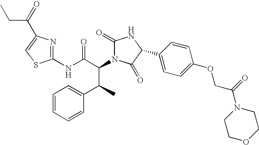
C1(NC(C(N2C(=O)NC(C3=CC=C(OCC(N4CCOCC4)=O)C=C3)C2=O)C(C2=CC=CC=C2)C)=O)=NC(C(=O)CC)=CS1
